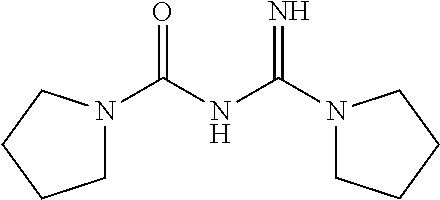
N1(C(NC(N2CCCC2)=O)=N)CCCC1
